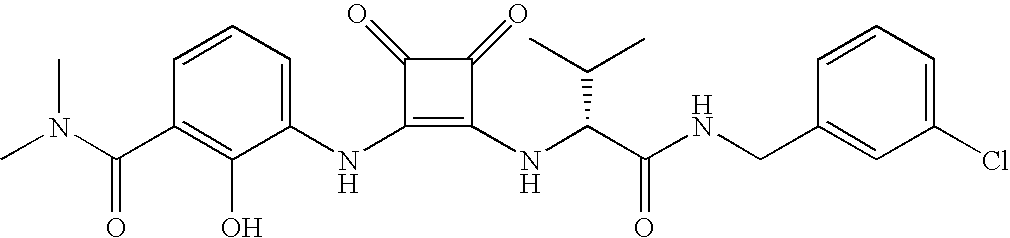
CN(C(C1=C(O)C(NC2=C(NC(C(NCC3=CC(Cl)=CC=C3)=O)C(C)C)C(=O)C2=O)=CC=C1)=O)C
